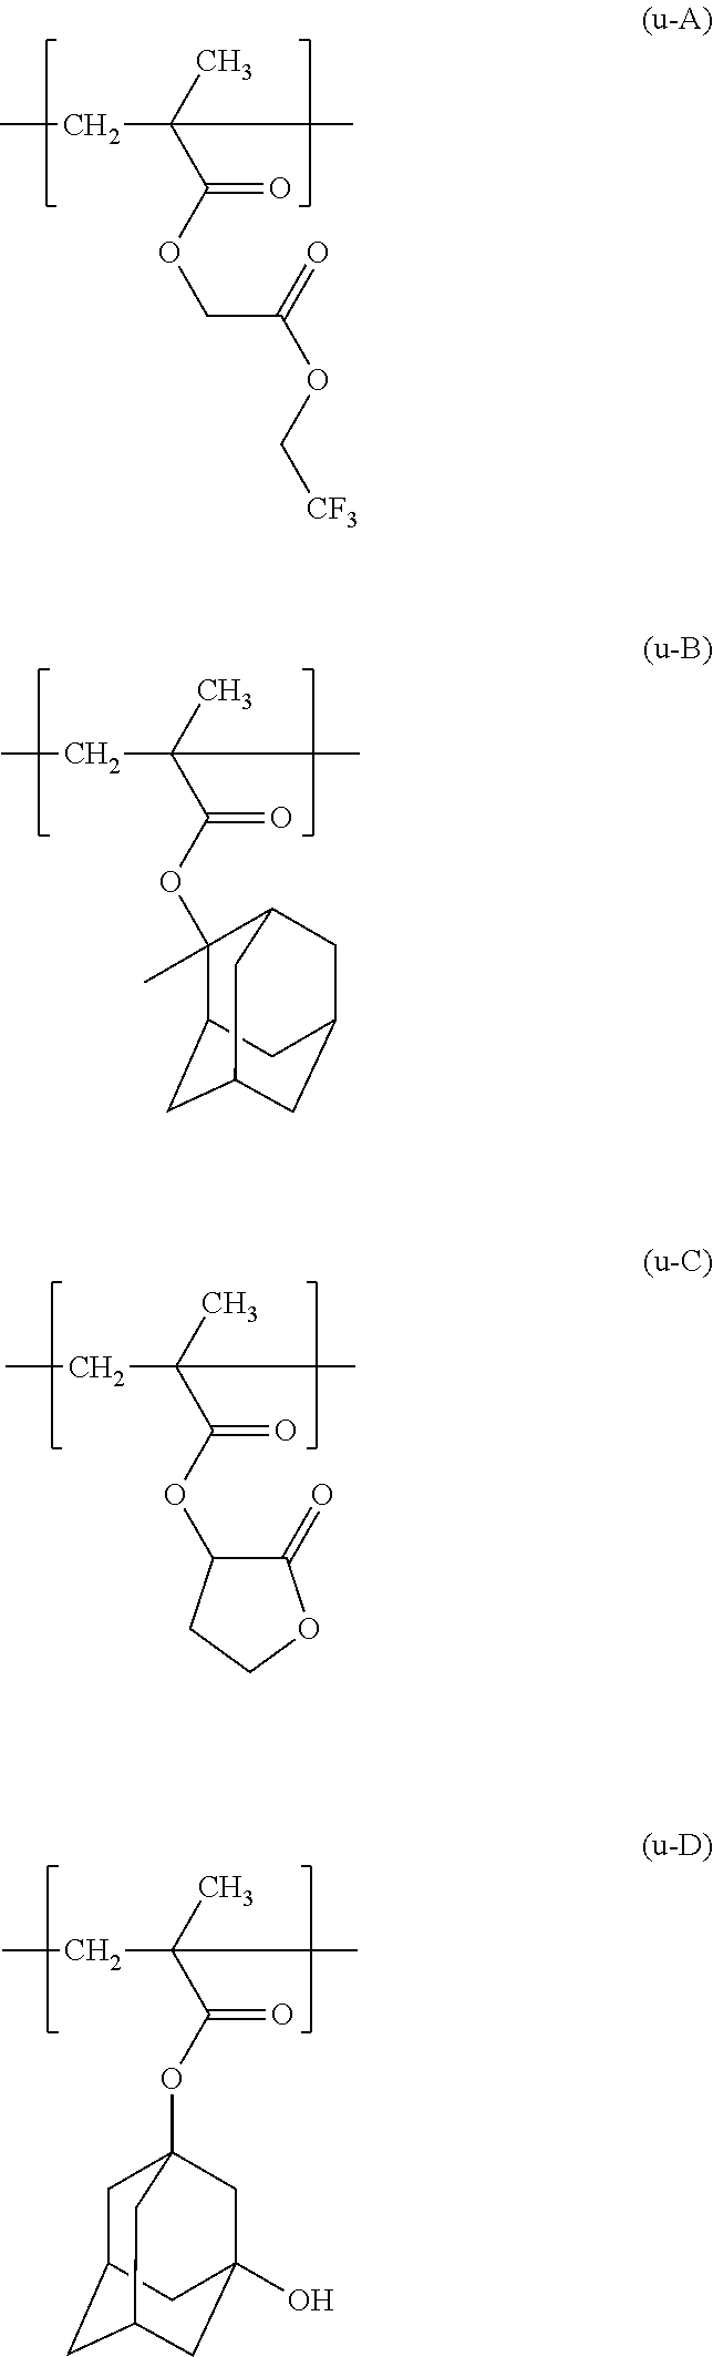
CCC(C(OCC(=O)OC[CF3])=O)(C)C.CCC(C(OC1(C)C2CC3CC(CC1C3)C2)=O)(C)C.CCC(C(OC1C(=O)OCC1)=O)(C)C.CCC(C(OC12CC3CC(CC(O)(C1)C3)C2)=O)(C)C
